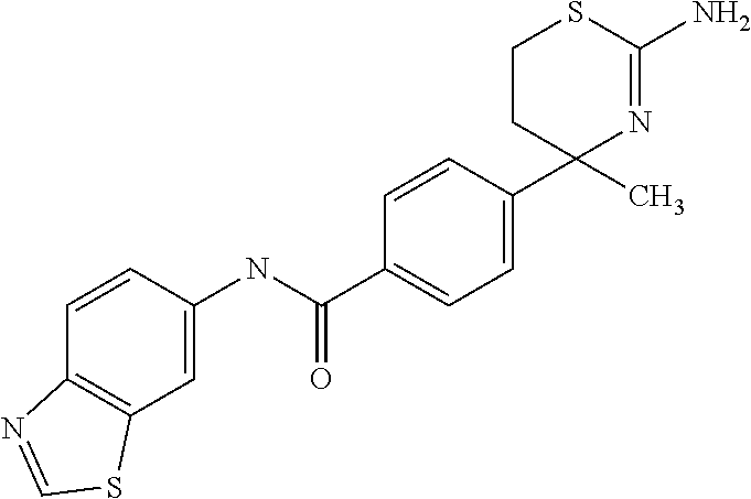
C1CC(C)(C2=CC=C(C(NC3=CC4=C(C=C3)N=CS4)=O)C=C2)N=C(N)S1
